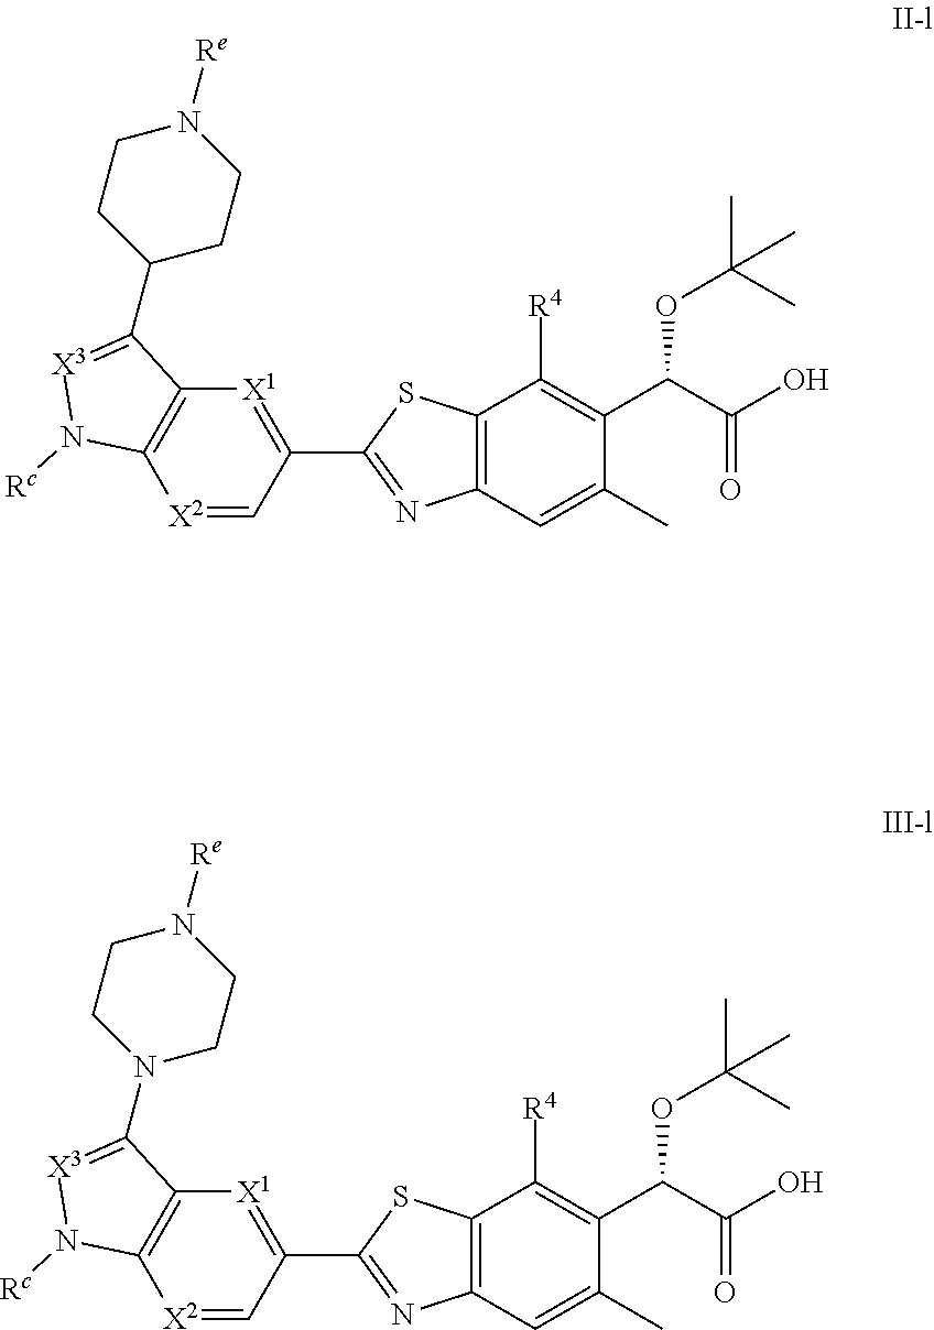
C12=C(C=C(C)C(C(C(=O)O)OC(C)(C)C)=C1[R4])N=C(C1=[X1]C3=C([X2]=C1)N([Rc])[X3]=C3C1CCN([Re])CC1)S2.C12=C(C=C(C)C(C(C(=O)O)OC(C)(C)C)=C1[R4])N=C(C1=[X1]C3=C([X2]=C1)N([Rc])[X3]=C3N1CCN([Re])CC1)S2
